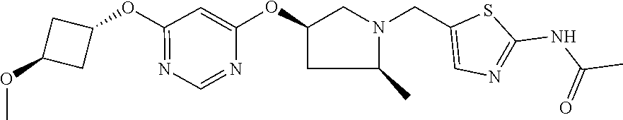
C1C(OC)CC1OC1=NC=NC(OC2CN(CC3=CN=C(NC(C)=O)S3)C(C)C2)=C1
